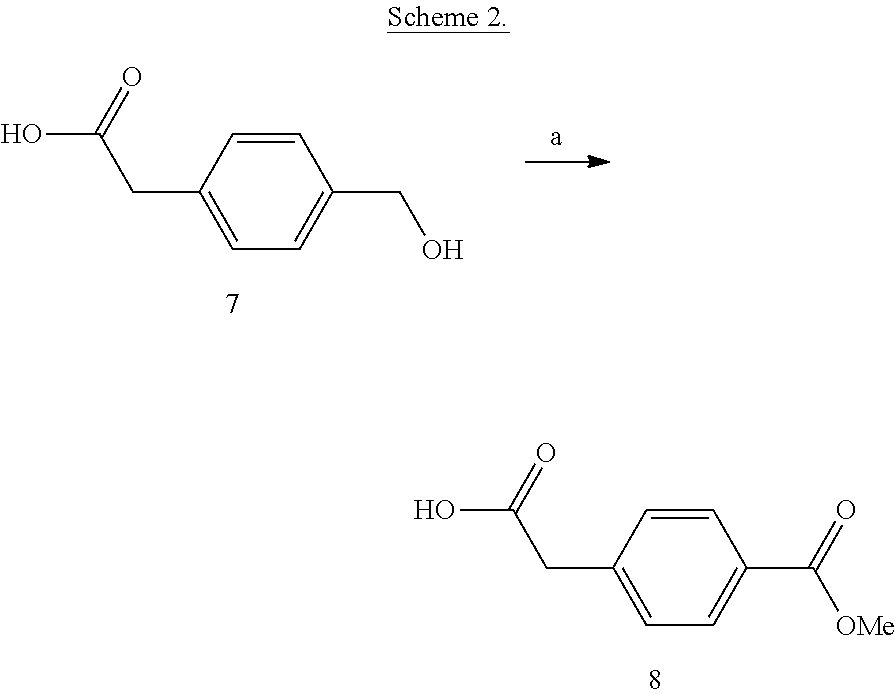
C1=C(CO)C=CC(CC(O)=O)=C1.C1=C(C([OMe])=O)C=CC(CC(O)=O)=C1
